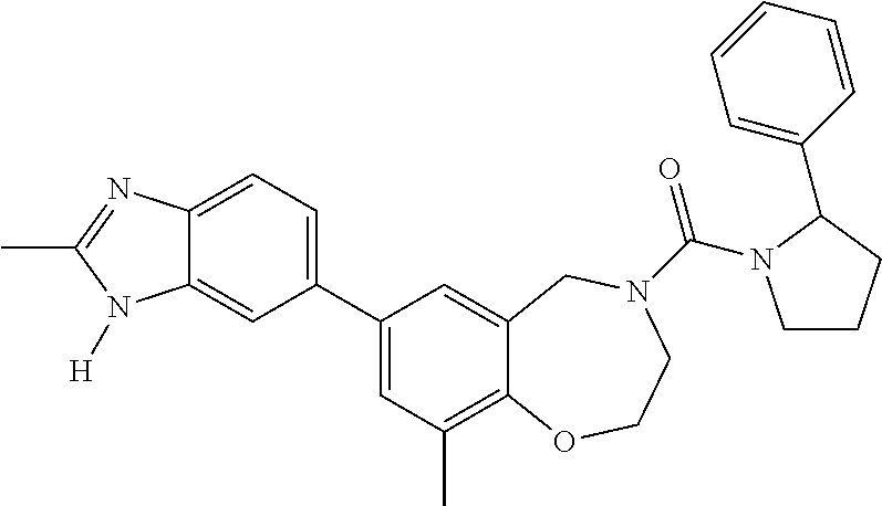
C12=CC=C(C3=CC(C)=C4C(=C3)CN(C(=O)N3CCCC3C3=CC=CC=C3)CCO4)C=C1N([H])C(C)=N2
